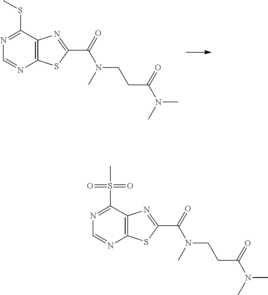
C12=C(C(SC)=NC=N1)N=C(C(=O)N(C)CCC(N(C)C)=O)S2.C12=C(C(S(=O)(=O)C)=NC=N1)N=C(C(=O)N(C)CCC(=O)N(C)C)S2
